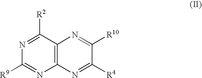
C1([R2])=NC([R9])=NC2=C1N=C([R10])C([R4])=N2
